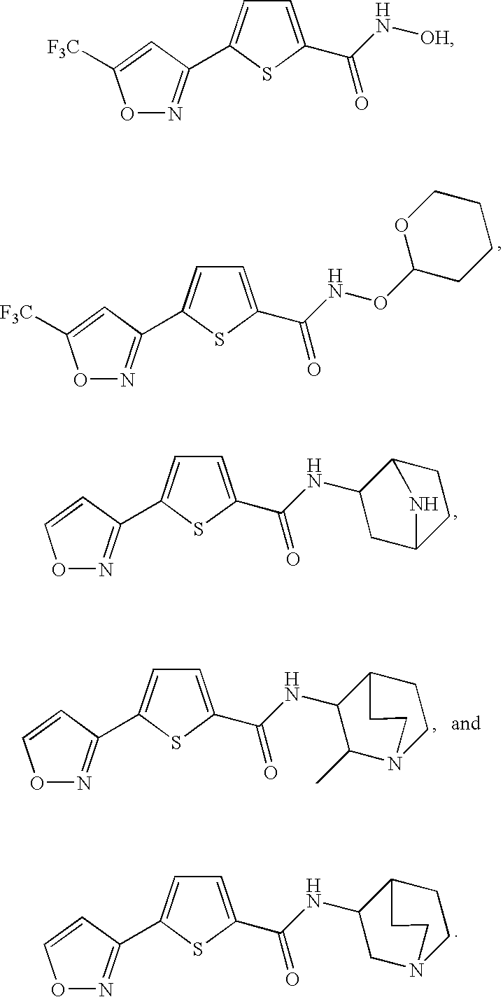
O1N=C(C2=CC=C(C(N[OH])=O)S2)C=C1[F3C].O1N=C(C2=CC=C(C(NOC3CCCCO3)=O)S2)C=C1[F3C].O1N=C(C2=CC=C(C(NC3CC4CCC3N4)=O)S2)C=C1.O1N=C(C2=CC=C(C(NC3C(C)N4CCC3CC4)=O)S2)C=C1.O1N=C(C2=CC=C(C(NC3CN4CCC3CC4)=O)S2)C=C1
